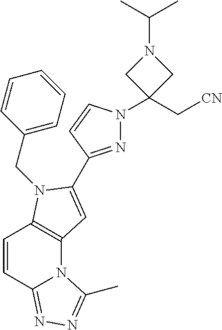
C1=CC(CN2C3=C(N4C(=NN=C4C)C=C3)C=C2C2=NN(C3(C[CN])CN(C(C)C)C3)C=C2)=CC=C1
